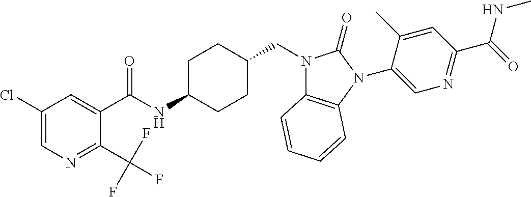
C1(Cl)=CN=C(C(F)(F)F)C(C(NC2CCC(CN3C4=C(N(C5=CN=C(C(=O)NC)C=C5C)C3=O)C=CC=C4)CC2)=O)=C1
